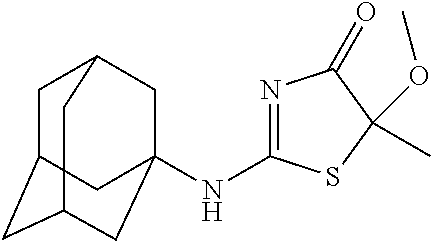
C1C2CC3CC(NC4=NC(=O)C(C)(OC)S4)(CC1C3)C2
